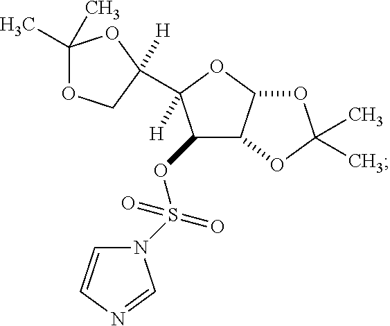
C1(OS(=O)(=O)N2C=CN=C2)C2C(OC1(C1([H])COC(C)(C)O1)[H])OC(C)(C)O2
